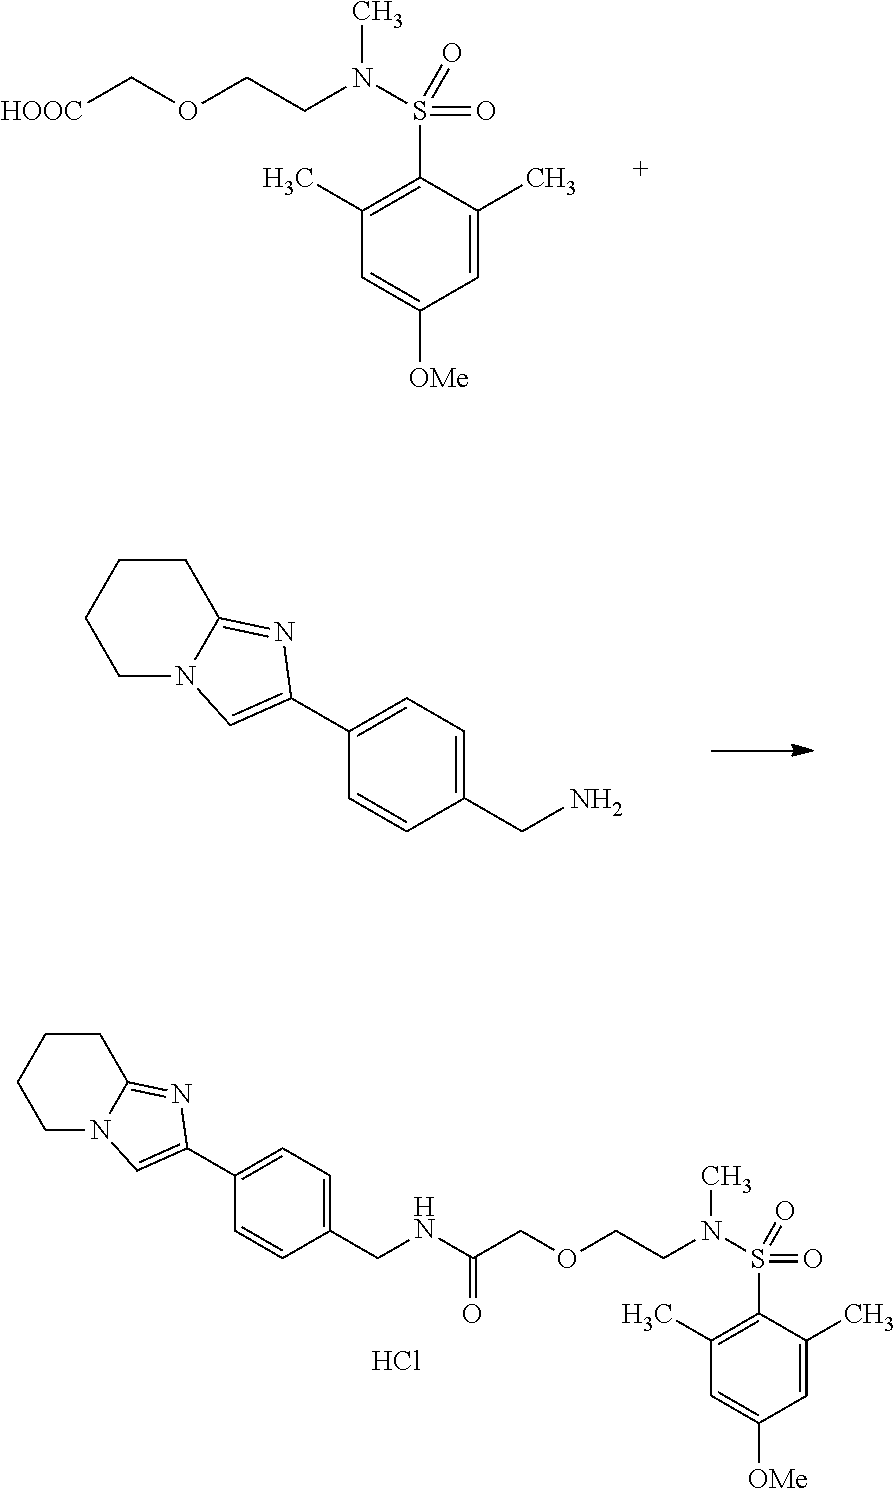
C(OCCN(C)S(C1=C(C)C=C([OMe])C=C1C)(=O)=O)[HOOC].C1N2C(=NC(C3=CC=C(CN)C=C3)=C2)CCC1.C1N2C(=NC(C3=CC=C(CNC(COCCN(C)S(C4=C(C)C=C([OMe])C=C4C)(=O)=O)=O)C=C3)=C2)CCC1.Cl
